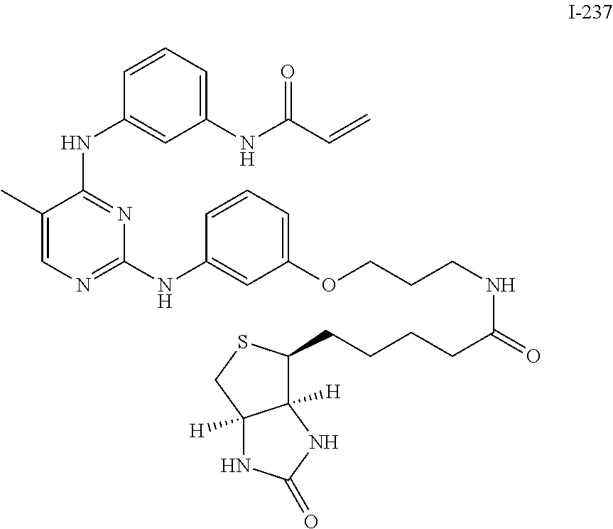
C1(NC(=O)C=C)=CC=CC(NC2=NC(NC3=CC(OCCCNC(=O)CCCCC4C5([H])C([H])(CS4)NC(=O)N5)=CC=C3)=NC=C2C)=C1
